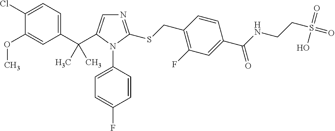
C1(C(C)(C)C2=CN=C(SCC3=C(F)C=C(C(NCCS(=O)(=O)O)=O)C=C3)N2C2=CC=C(F)C=C2)=CC=C(Cl)C(OC)=C1
